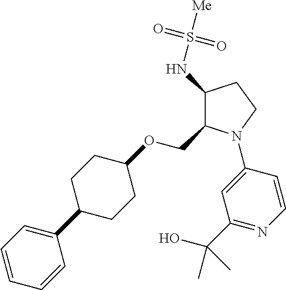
C1(NS([Me])(=O)=O)C(COC2CCC(C3=CC=CC=C3)CC2)N(C2=CC(C(O)(C)C)=NC=C2)CC1
